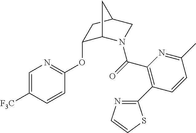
C1=C([F3C])C=CC(OC2C3N(C(=O)C4=C(C5=NC=CS5)C=CC(C)=N4)CC(C2)C3)=N1
